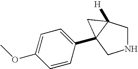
N1CC2([H])C(C3=CC=C(OC)C=C3)(C1)C2
